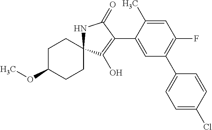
C1C(OC)CCC2(C1)NC(=O)C(C1=CC(C3=CC=C(Cl)C=C3)=C(F)C=C1C)=C2O
